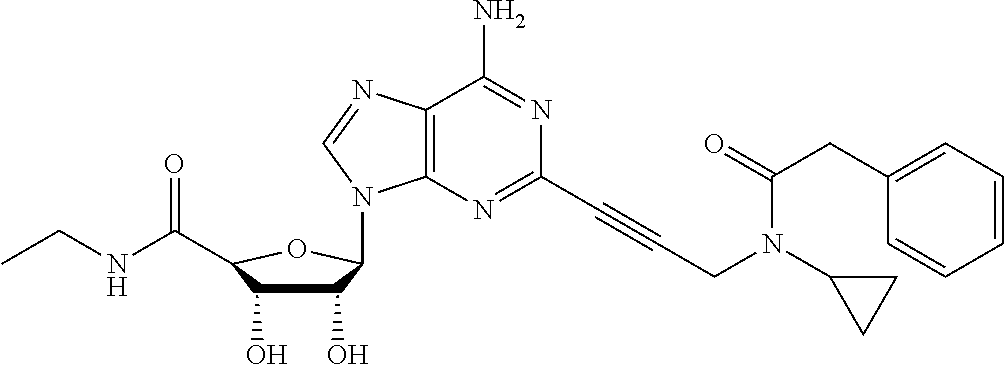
C1(O)C(O)C(C(NCC)=O)OC1N1C2=C(C(N)=NC(C#CCN(C(=O)CC3=CC=CC=C3)C3CC3)=N2)N=C1
